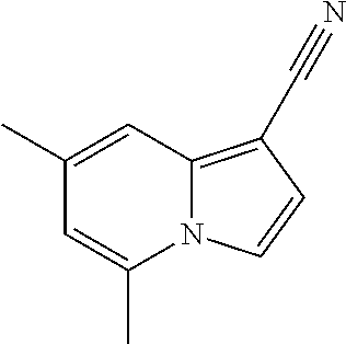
N12C(=C(C#N)C=C1)C=C(C)C=C2C
